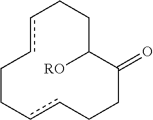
c1cCCccCCC(=O)C([RO])CC1
